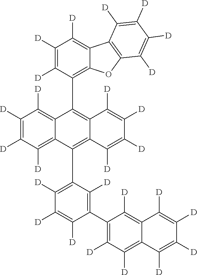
C12=C([D])C([D])=C([D])C([D])=C1C(C1=C([D])C([D])=C([D])C(C3=C([D])C([D])=C4C(=C3[D])C([D])=C([D])C([D])=C4[D])=C1[D])=C1C(=C2C2=C3C(=C([D])C([D])=C2[D])C2=C(O3)C([D])=C([D])C([D])=C2[D])C([D])=C([D])C([D])=C1[D]
